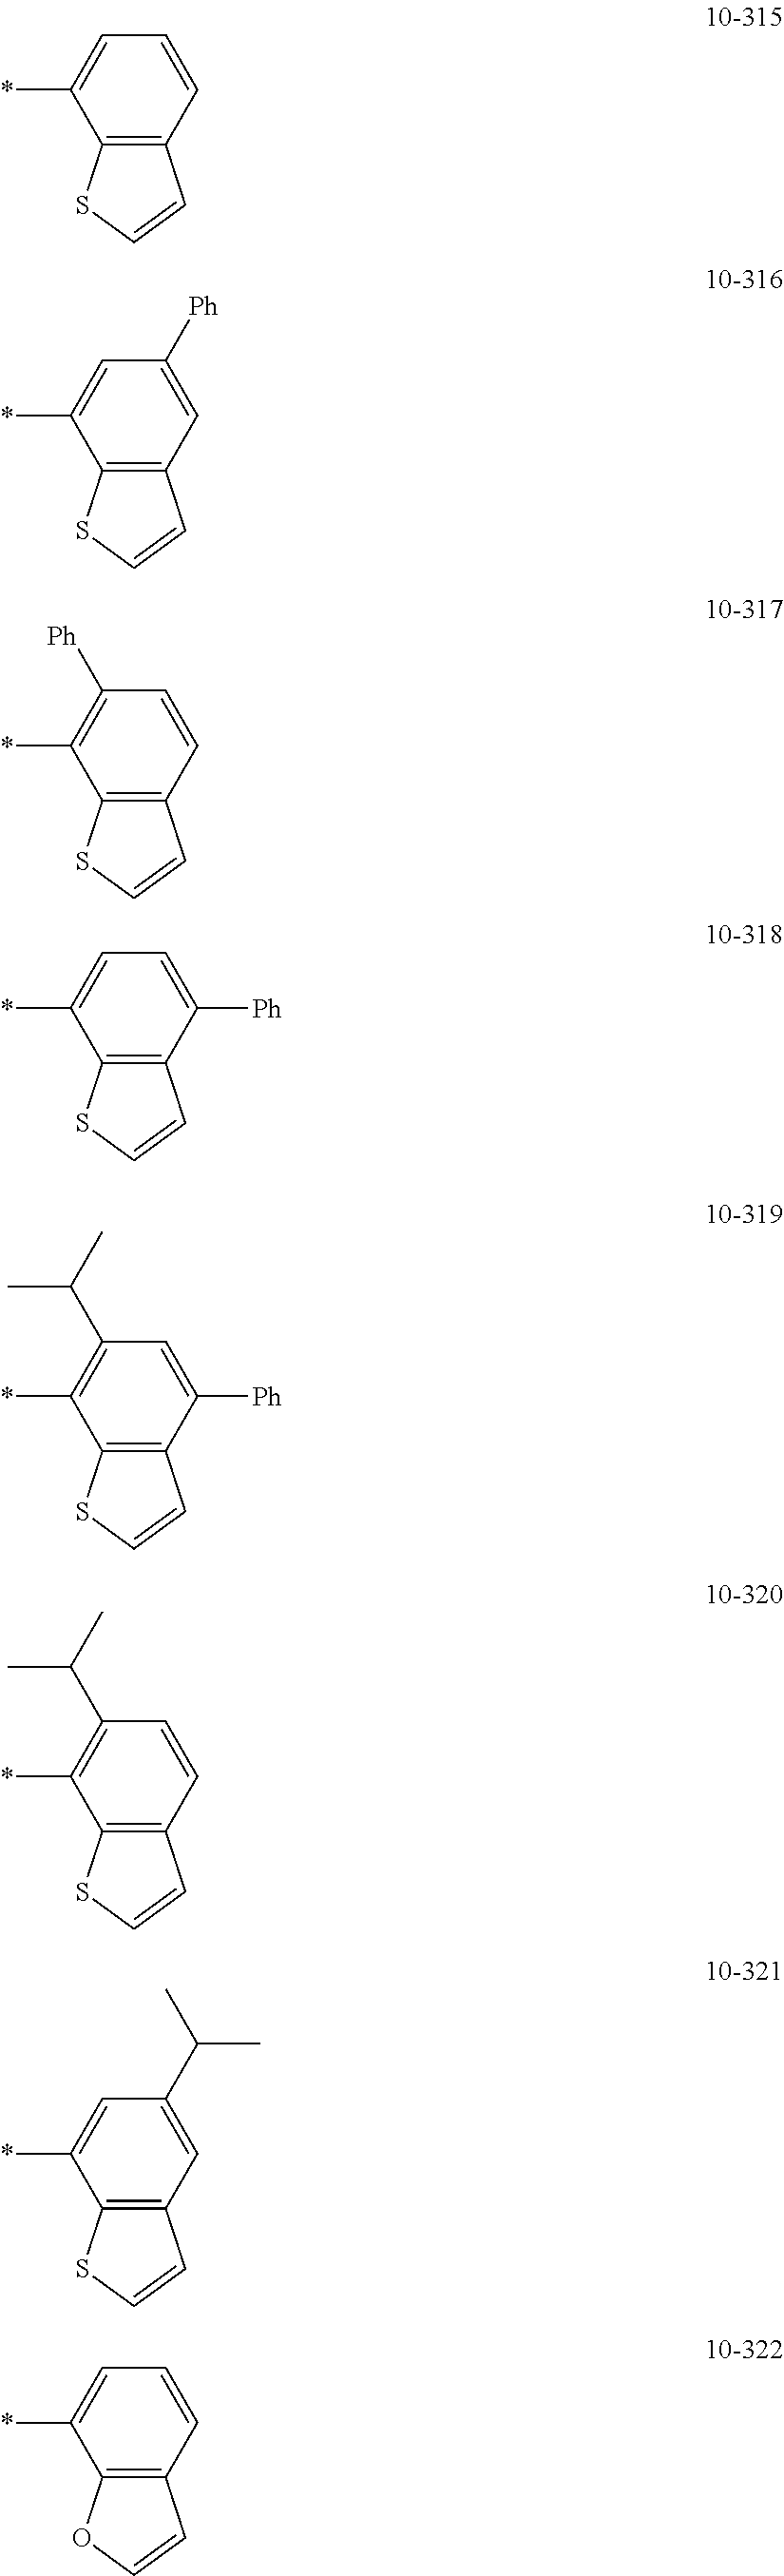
C1=C(*)C2=C(C=C1)C=CS2.C1=C(*)C2=C(C=C1[Ph])C=CS2.C1([Ph])=C(*)C2=C(C=C1)C=CS2.C1=C(*)C2=C(C([Ph])=C1)C=CS2.C1(C(C)C)=C(*)C2=C(C([Ph])=C1)C=CS2.C1(C(C)C)=C(*)C2=C(C=C1)C=CS2.C1=C(*)C2=C(C=C1C(C)C)C=CS2.C1=C(*)C2=C(C=C1)C=CO2
